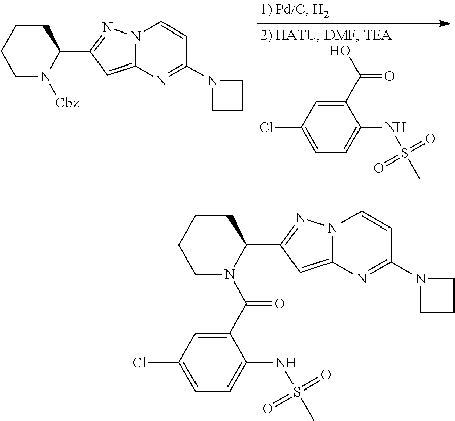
C1CCC(C2=NN3C(=C2)N=C(N2CCC2)C=C3)N(C(C2=CC(Cl)=CC=C2NS(C)(=O)=O)=O)C1.C1CCC(C2=NN3C(=C2)N=C(N2CCC2)C=C3)N([Cbz])C1.C1(Cl)=CC=C(NS(C)(=O)=O)C(C(O)=O)=C1
